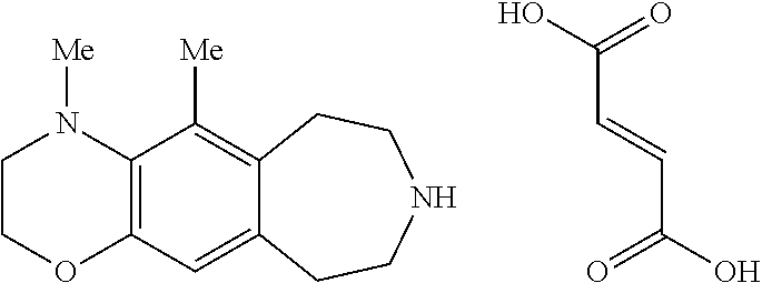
OC(=O)C=CC(O)=O.C1COC2=C(N1[Me])C([Me])=C1C(=C2)CCNCC1
